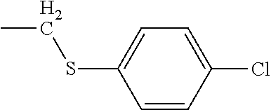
C1=CC(Cl)=CC=C1SCC
